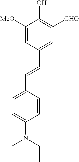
C1=C(C=CC2=CC([CHO])=C(O)C([MeO])=C2)C=CC(N(CC)CC)=C1
